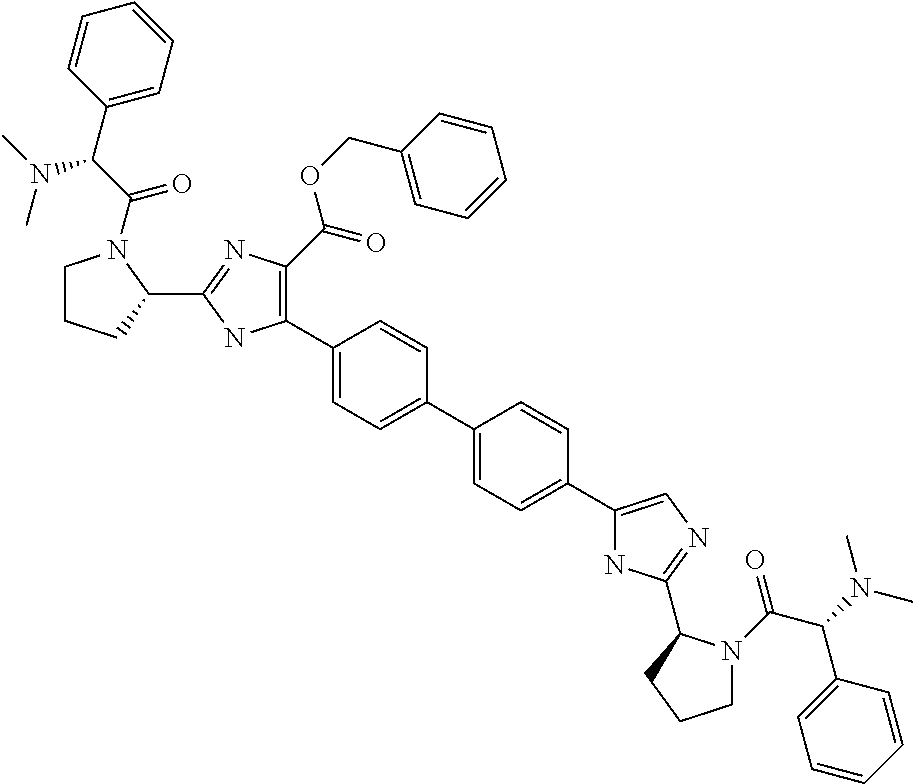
C1(C2=C(C(=O)OCC3=CC=CC=C3)N=C(C3N(C(C(C4=CC=CC=C4)N(C)C)=O)CCC3)N2)=CC=C(C2=CC=C(C3=CN=C(C4N(C(C(N(C)C)C5=CC=CC=C5)=O)CCC4)N3)C=C2)C=C1
